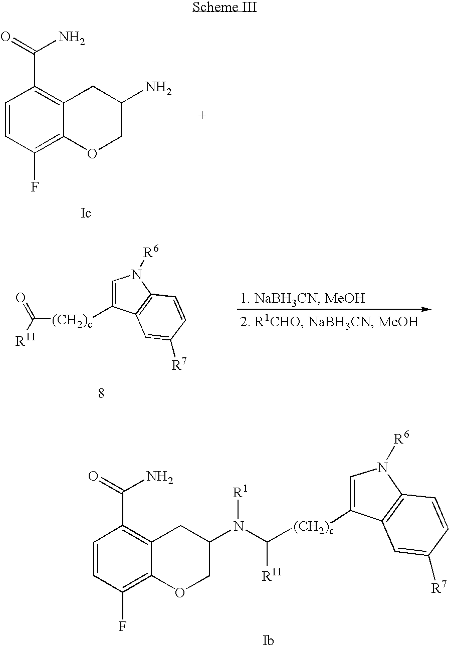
C1(F)=C2C(=C(C(=O)N)C=C1)CC(N)CO2.C1([(CH2)c]C([R11])=O)=CN([R6])C2=C1C=C([R7])C=C2.C1(F)=C2C(=C(C(=O)N)C=C1)CC(N([R1])C([(CH2)c]C1=CN([R6])C3=C1C=C([R7])C=C3)[R11])CO2
